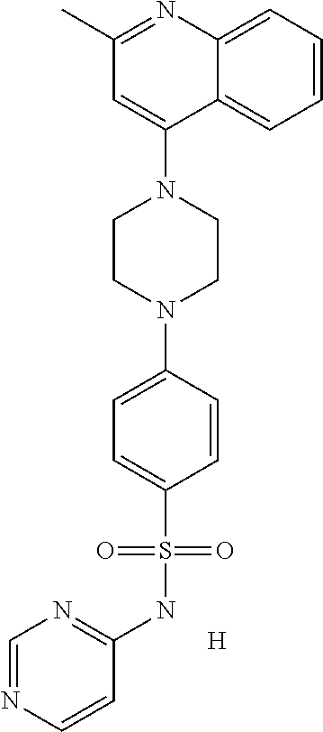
C1=CC=C2C(=C1)C(N1CCN(C3=CC=C(S(NC4=NC=NC=C4)(=O)=O)C=C3)CC1)=CC(C)=N2.[H]
